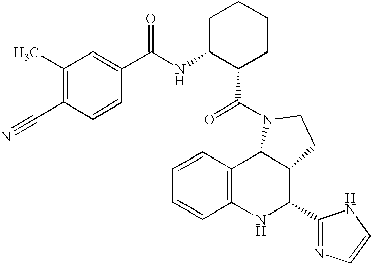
C12=C(NC(C3=NC=CN3)C3C1N(C(=O)C1CCCCC1NC(=O)C1=CC(C)=C(C#N)C=C1)CC3)C=CC=C2
